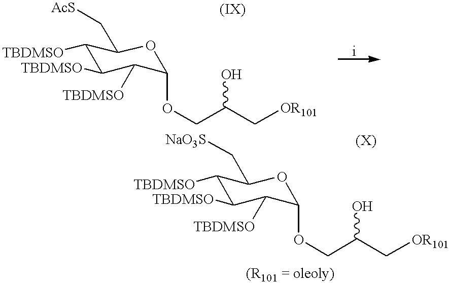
C1([TBDMSO])C([TBDMSO])C([TBDMSO])C(OCC(C[OR101])O)OC1C[AcS].C1([TBDMSO])C([TBDMSO])C([TBDMSO])C(OCC(C[OR101])O)OC1C[NaO3S]
